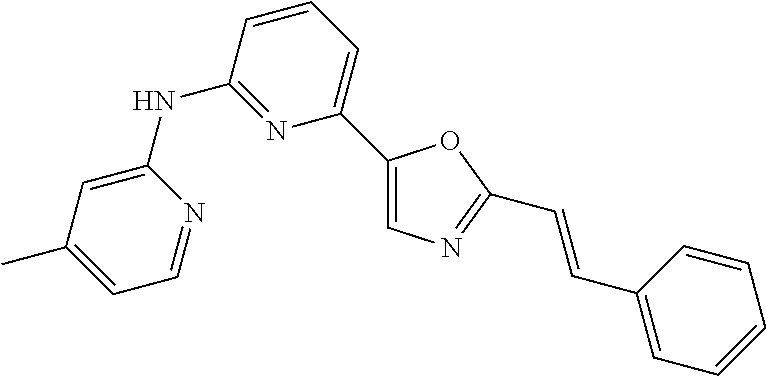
C1=C(C)C=C(NC2=NC(C3=CN=C(C=CC4=CC=CC=C4)O3)=CC=C2)N=C1
